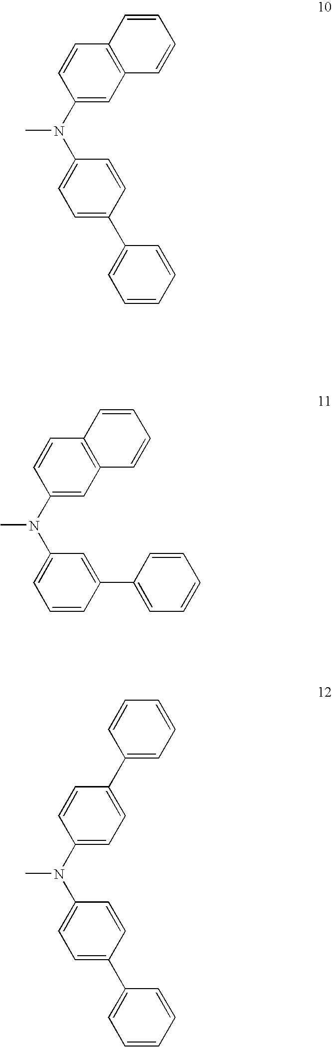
C1(N(C2=CC=C(C3=CC=CC=C3)C=C2)C)=CC2=C(C=C1)C=CC=C2.C1(N(C2=CC=CC(C3=CC=CC=C3)=C2)C)=CC2=C(C=C1)C=CC=C2.C1(C2=CC=C(N(C3=CC=C(C4=CC=CC=C4)C=C3)C)C=C2)=CC=CC=C1
